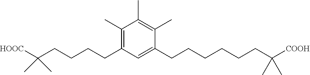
C1(C)=C(CCCCC(C)(C)[HOOC])C=C(CCCCCCC(C)(C)[COOH])C(C)=C1C
